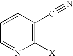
C1=NC([X])=C(C#N)C=C1
